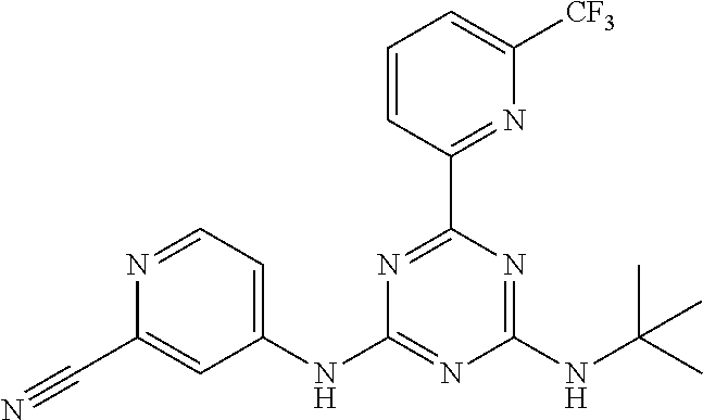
N1=C(C2=NC([CF3])=CC=C2)N=C(NC(C)(C)C)N=C1NC1=CC=NC(C#N)=C1
